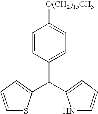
C1=CC(C(C2=CC=CS2)C2=CC=CN2)=CC=C1[O(CH2)15CH3]
